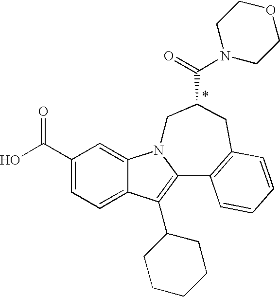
C12=CC=C(C(O)=O)C=C1N1C(=C2C2CCCCC2)C2=C(CC(C(=O)N3CCOCC3)C1)C=CC=C2
